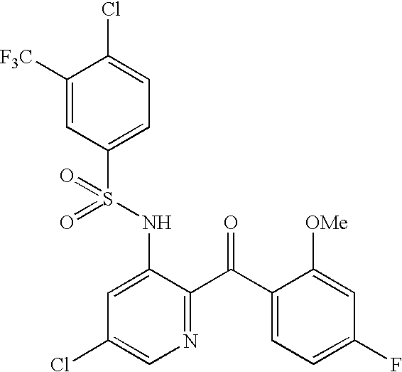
C1([F3C])=CC(S(NC2=CC(Cl)=CN=C2C(C2=CC=C(F)C=C2[OMe])=O)(=O)=O)=CC=C1Cl
